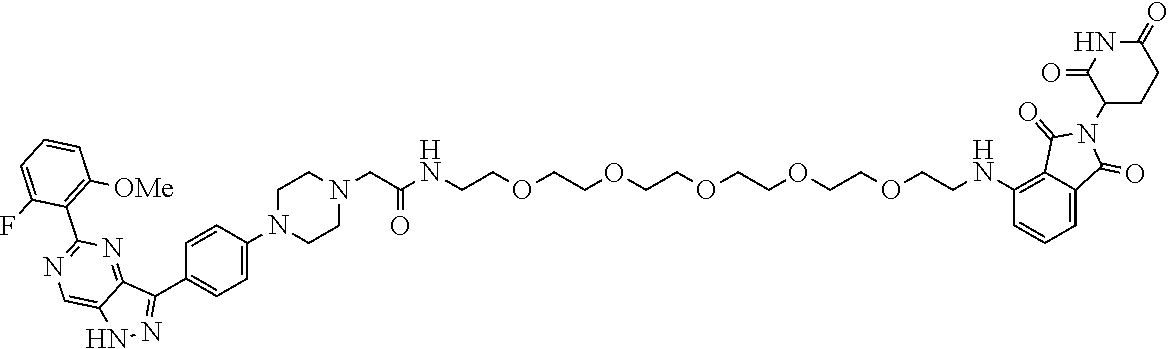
C1CN(C2=CC=C(C3=NNC4=CN=C(C5=C([OMe])C=CC=C5F)N=C43)C=C2)CCN1CC(=O)NCCOCCOCCOCCOCCOCCNC1=C2C(=O)N(C3C(=O)NC(=O)CC3)C(=O)C2=CC=C1
